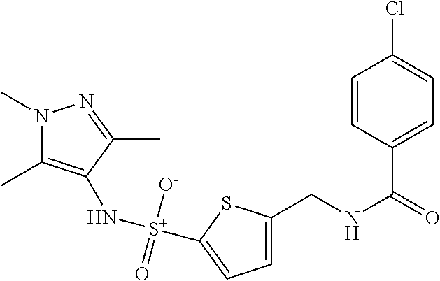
N1(C)C(C)=C(N[S+]([O-])(=O)C2=CC=C(CNC(=O)C3=CC=C(Cl)C=C3)S2)C(C)=N1
